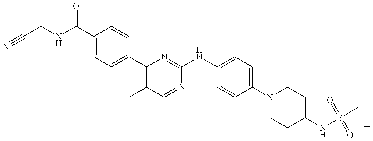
C1(C(NCC#N)=O)=CC=C(C2=C(C)C=NC(NC3=CC=C(N4CCC(NS(C)(=O)=O)CC4)C=C3)=N2)C=C1
